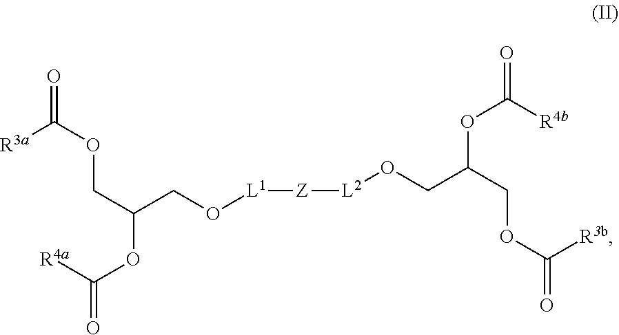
[L1]([Z][L2]OCC(COC(=O)[R3b])OC(=O)[R4b])OCC(COC(=O)[R3a])OC(=O)[R4a]
